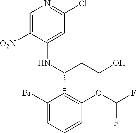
C1(Br)=CC=CC(OC(F)F)=C1C(NC1=CC(Cl)=NC=C1[O2N])CCO
